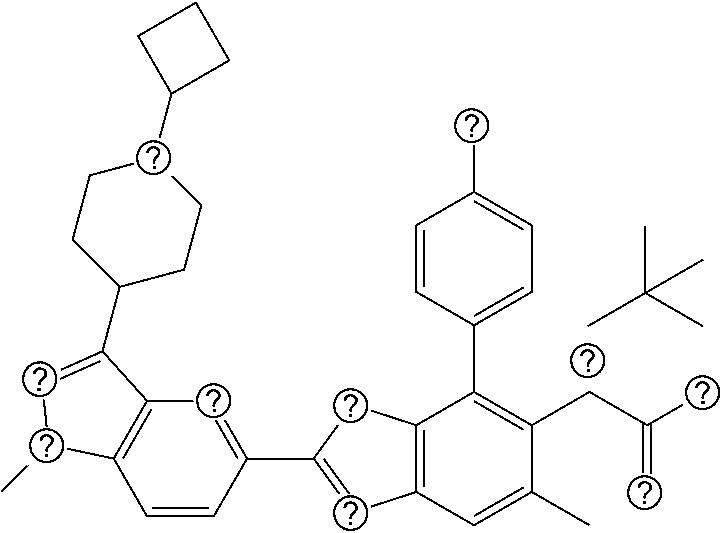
CC(C)(C)C.C1=CC(C2=CC3=C(C2)C(C2=CC=C(C)C=C2)=C(CC(C)=C)C(C)=C3)=CC2=C1C(C)C=C2C1CCC(C2CCC2)CC1
